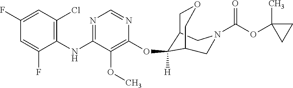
C1(NC2=NC=NC(OC3([H])C4COCC3CN(C(OC3(C)CC3)=O)C4)=C2OC)=C(Cl)C=C(F)C=C1F
